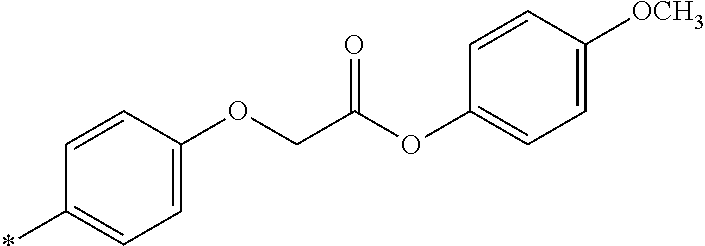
C1=CC([OCH3])=CC=C1OC(COC1=CC=C(*)C=C1)=O
